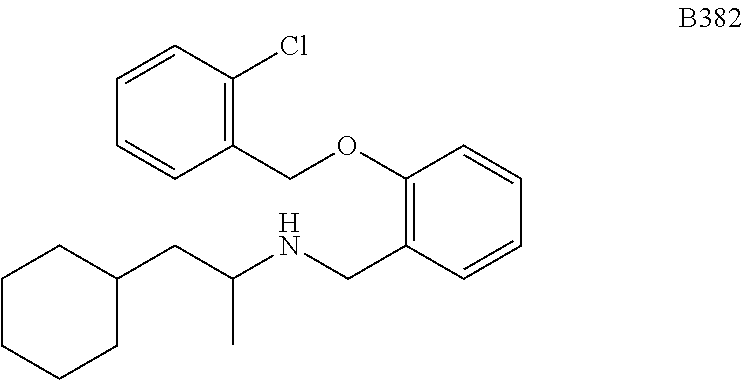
C1(OCC2=C(Cl)C=CC=C2)=C(CNC(CC2CCCCC2)C)C=CC=C1
